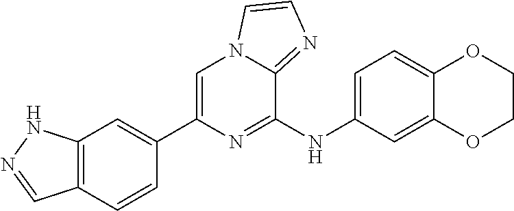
C1(C2=CC3=C(C=C2)C=NN3)=CN2C(=NC=C2)C(NC2=CC=C3C(=C2)OCCO3)=N1
